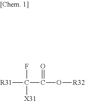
[R31]C(C(O[R32])=O)(F)[X31]
